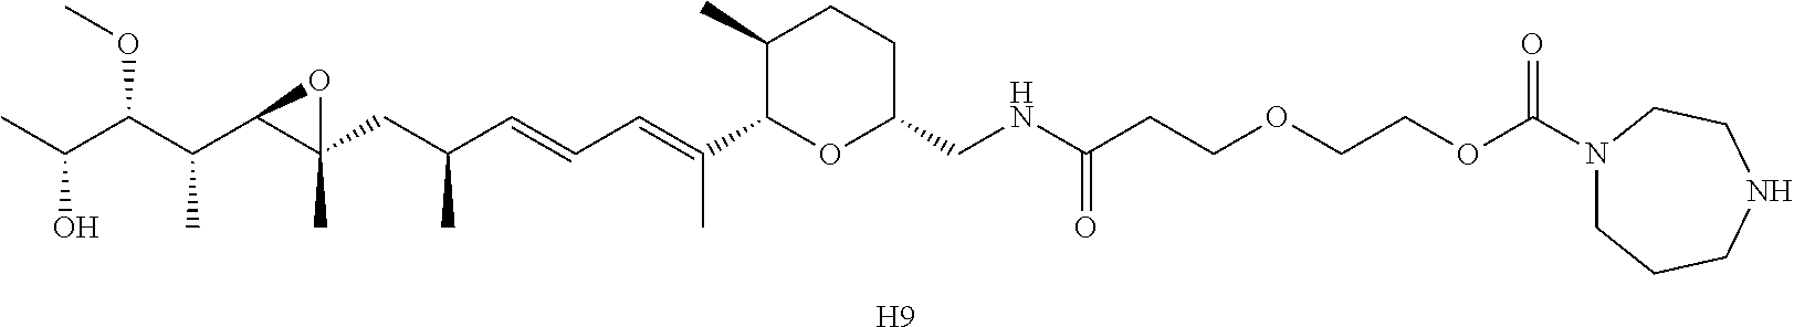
C1(C)C(C(=CC=CC(CC2(C)C(C(C(C(C)O)OC)C)O2)C)C)OC(CNC(CCOCCOC(N2CCCNCC2)=O)=O)CC1.[H9]
